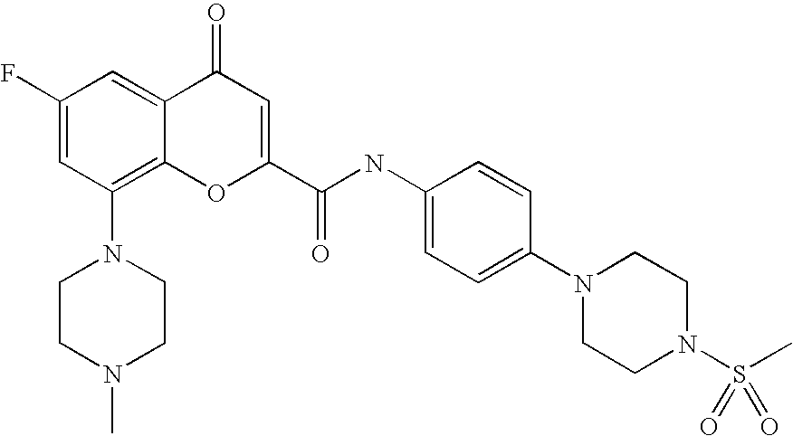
C1CN(C)CCN1C1=C2C(=CC(F)=C1)C(=O)C=C(C(=O)NC1=CC=C(N3CCN(S(C)(=O)=O)CC3)C=C1)O2
